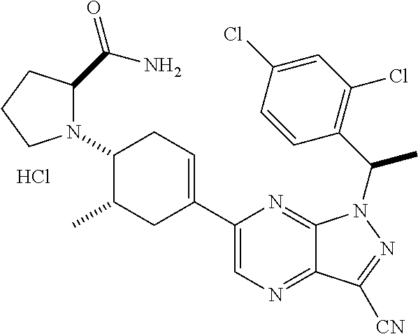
N1(C2C(C)CC(C3=CN=C4C(=N3)N(C(C3=C(Cl)C=C(Cl)C=C3)C)N=C4[CN])=CC2)C(C(=O)N)CCC1.Cl
